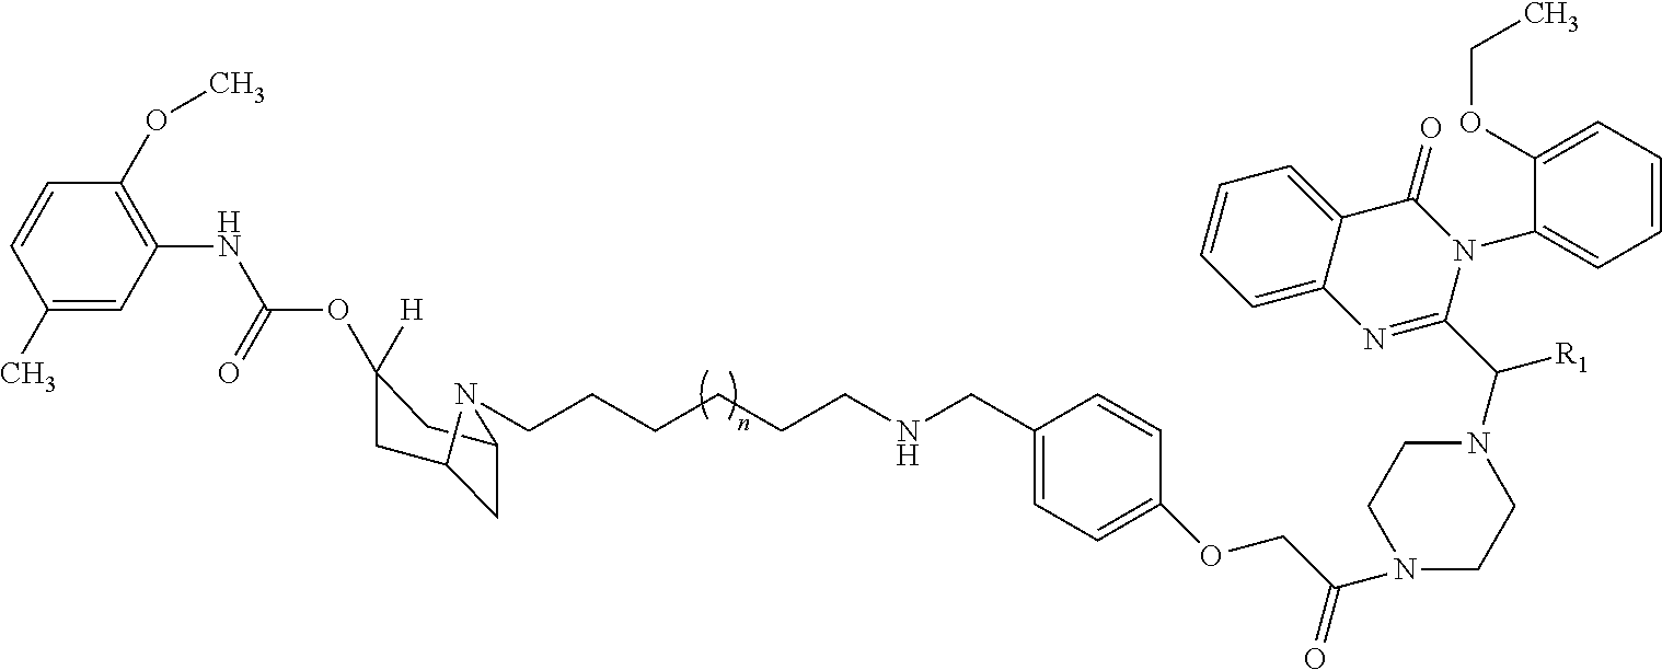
C1(C)=CC(NC(=O)OC2([H])CC3CC(C2)N3CCCCCCNCC2=CC=C(OCC(=O)N3CCN(C([R1])C4=NC5=CC=CC=C5C(=O)N4C4=CC=CC=C4OCC)CC3)C=C2)=C(OC)C=C1
